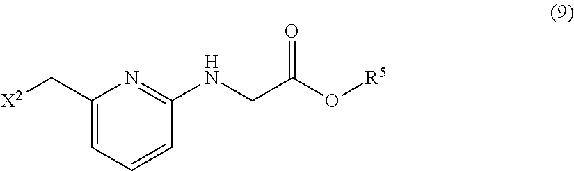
C1=CC=C(C[X2])N=C1NCC(O[R5])=O
